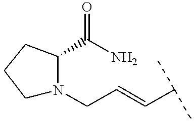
O=C(C1N(CC=CC(C)C)CCC1)N
